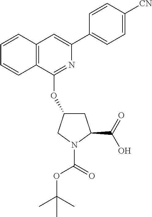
O(C(=O)N1C(C(=O)O)CC(OC2=NC(C3=CC=C([CN])C=C3)=CC3=C2C=CC=C3)C1)C(C)(C)C
